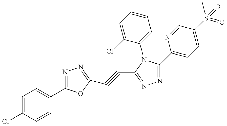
C1=C(Cl)C=CC(C2=NN=C(C#CC3=NN=C(C4=CC=C(S(C)(=O)=O)C=N4)N3C3=CC=CC=C3Cl)O2)=C1
